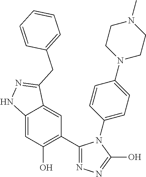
C12=CC(O)=C(C3=NN=C(O)N3C3=CC=C(N4CCN(C)CC4)C=C3)C=C1C(CC1=CC=CC=C1)=NN2
